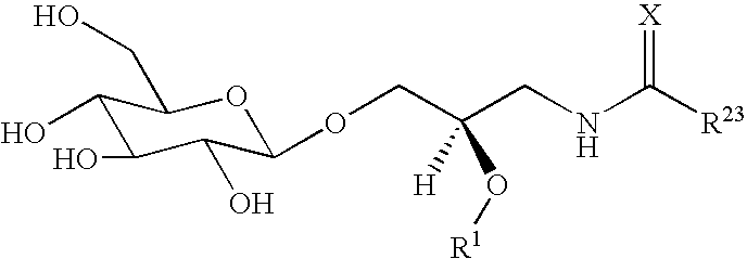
C1(O)C(O)C(O)C(OCC(CNC([R23])=[X])(O[R1])[H])OC1CO
